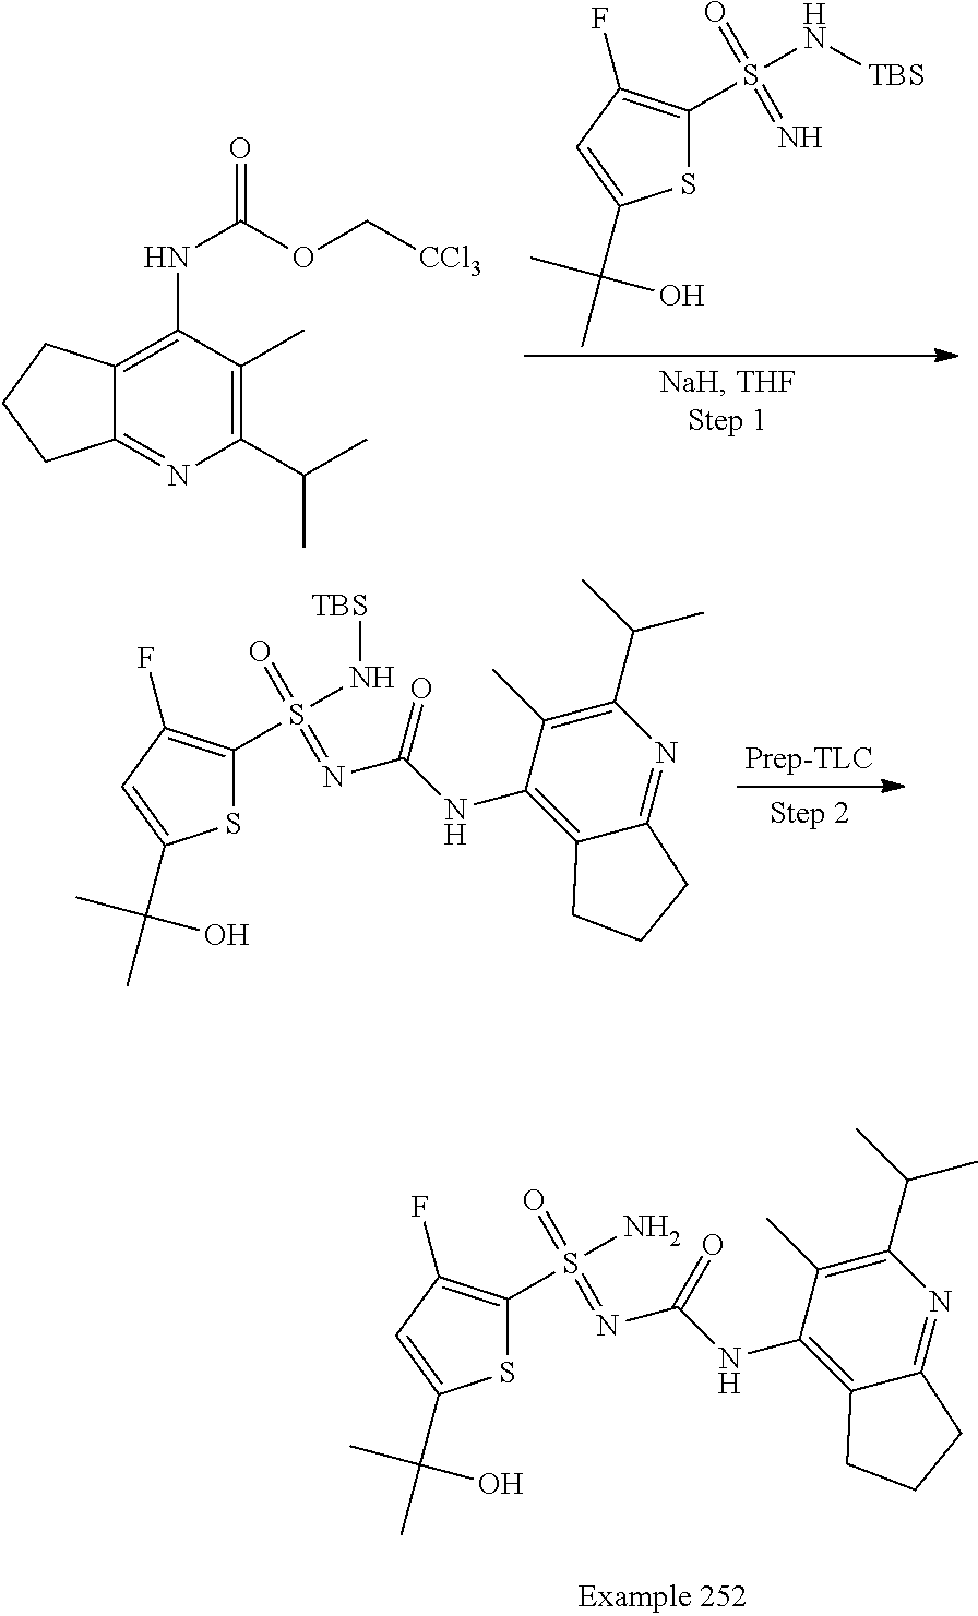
C12=C(NC(=O)OC[CCl3])C(C)=C(C(C)C)N=C1CCC2.S1C(S(N[TBS])(=O)=N)=C(F)C=C1C(C)(C)O.S1C(S(N[TBS])(=O)=NC(NC2=C3C(=NC(C(C)C)=C2C)CCC3)=O)=C(F)C=C1C(C)(C)O.S1C(S(N)(=O)=NC(NC2=C3C(=NC(C(C)C)=C2C)CCC3)=O)=C(F)C=C1C(C)(C)O
